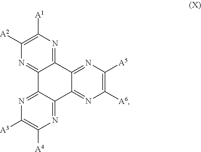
C12=NC([A1])=C([A2])N=C1C1=NC([A3])=C([A4])N=C1C1=NC([A6])=C([A5])N=C21
